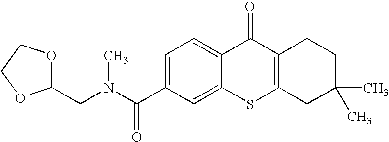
C1(C(N(CC2OCCO2)C)=O)=CC=C2C(=C1)SC1=C(C2=O)CCC(C)(C)C1
